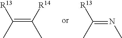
C(=C([R14])C)(C)[R13].C(=NC)(C)[R13]
